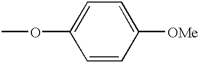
C1=CC([OMe])=CC=C1OC
